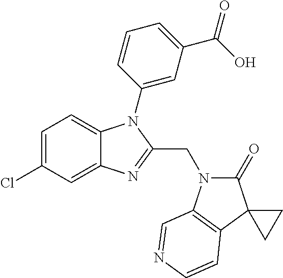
C1=C(Cl)C=C2C(=C1)N(C1=CC(C(O)=O)=CC=C1)C(CN1C(=O)C3(C4=C1C=NC=C4)CC3)=N2
